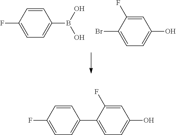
C1=CC(F)=CC=C1B(O)O.C1=C(F)C(Br)=CC=C1O.C1=C(F)C(C2=CC=C(F)C=C2)=CC=C1O
